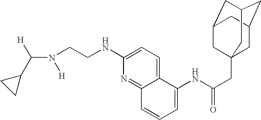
C(N([H])CCNC1=CC=C2C(=N1)C=CC=C2NC(CC12CC3CC(CC(C1)C3)C2)=O)([H])C1CC1
